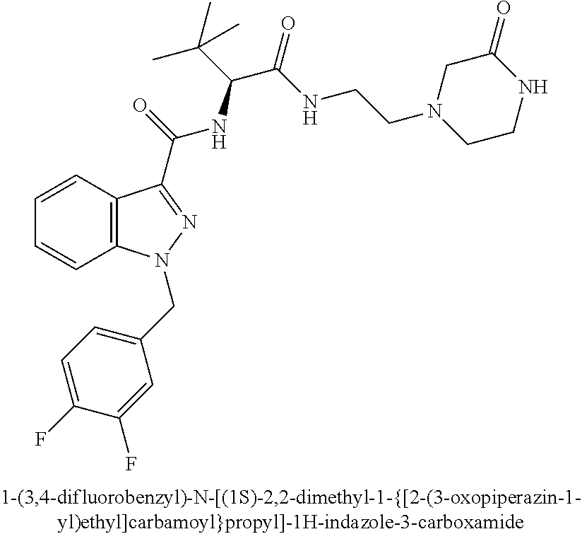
C1=CC2=C(C=C1)N(CC1=CC=C(F)C(F)=C1)N=C2C(=O)NC(C(C)(C)C)C(=O)NCCN1CCNC(=O)C1
